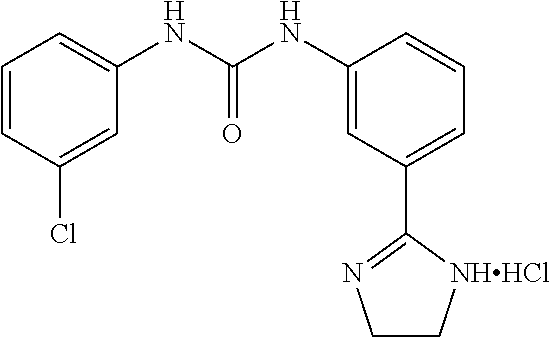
C1=CC(Cl)=CC(NC(NC2=CC(C3=NCC[NHHCl]3)=CC=C2)=O)=C1
